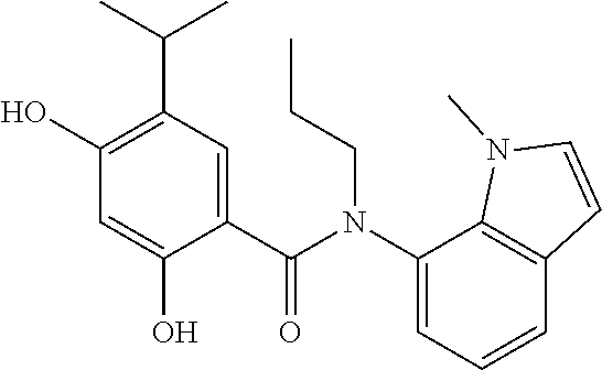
C1(C(N(C2=CC=CC3=C2N(C)C=C3)CCC)=O)=CC(C(C)C)=C(O)C=C1O
